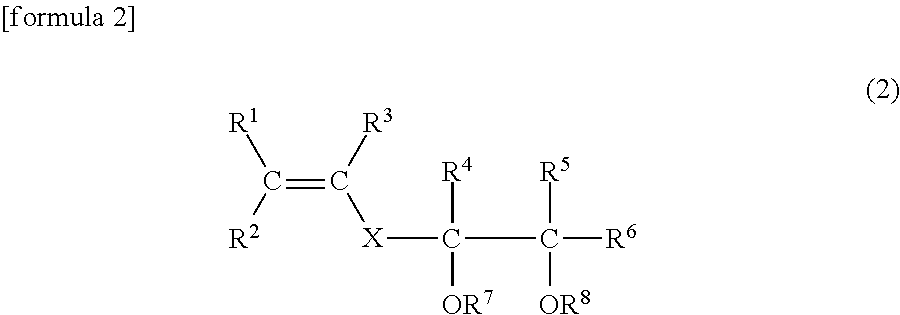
[X](C(C([R6])([R5])[OR8])([R4])[OR7])C(=C([R2])[R1])[R3]
